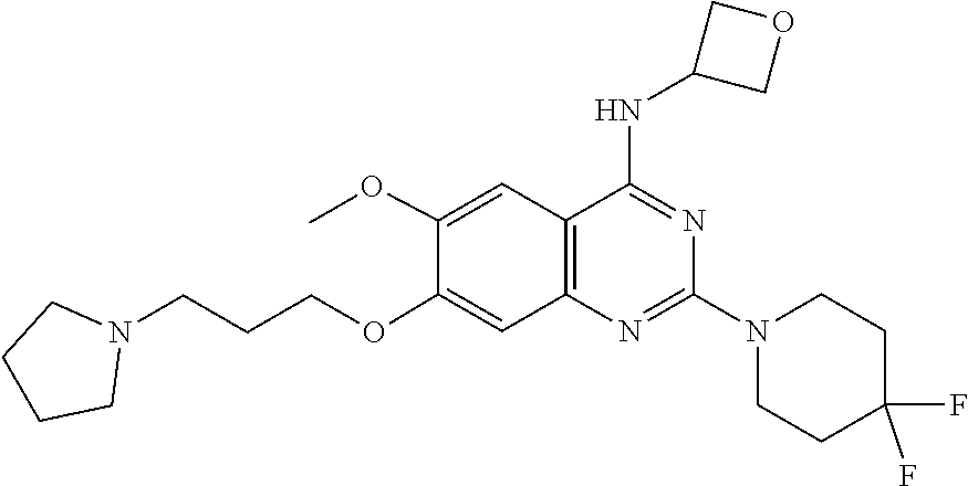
N1(C2=NC3=C(C=C(OC)C(OCCCN4CCCC4)=C3)C(NC3COC3)=N2)CCC(F)(F)CC1
